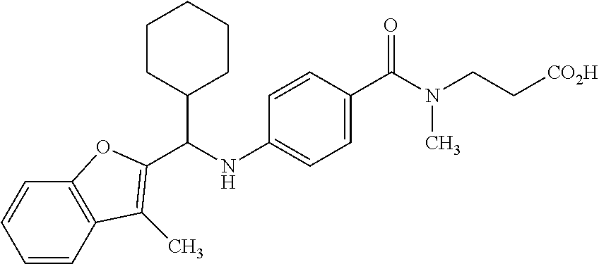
C12=C(C=CC=C1)OC(C(NC1=CC=C(C(N(CC[CO2H])C)=O)C=C1)C1CCCCC1)=C2C
